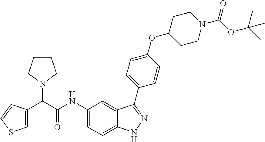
C1=C(C(C(NC2=CC=C3C(=C2)C(C2=CC=C(OC4CCN(C(=O)OC(C)(C)C)CC4)C=C2)=NN3)=O)N2CCCC2)C=CS1
